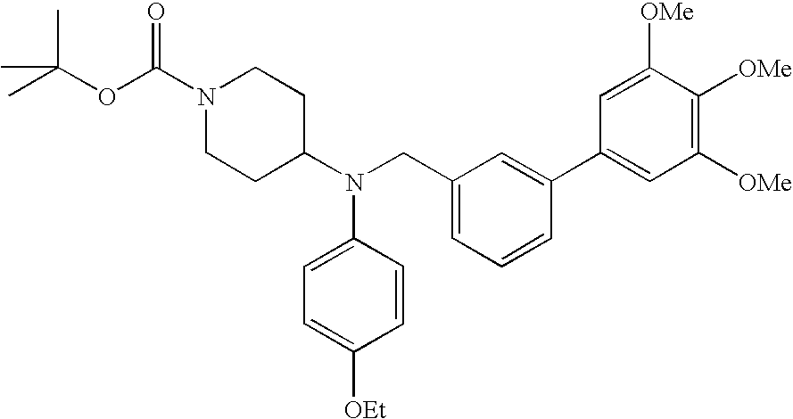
N1(C(OC(C)(C)C)=O)CCC(N(CC2=CC=CC(C3=CC([OMe])=C([OMe])C([OMe])=C3)=C2)C2=CC=C([OEt])C=C2)CC1
